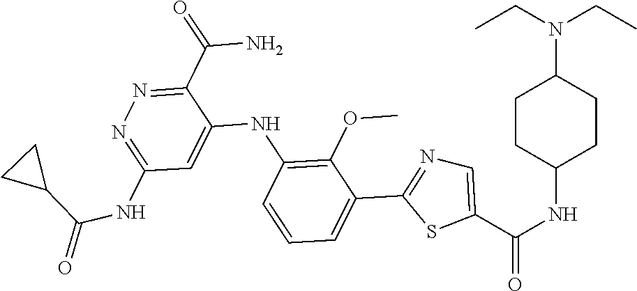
C1(C(N)=O)=NN=C(NC(=O)C2CC2)C=C1NC1=C(OC)C(C2=NC=C(C(NC3CCC(N(CC)CC)CC3)=O)S2)=CC=C1
